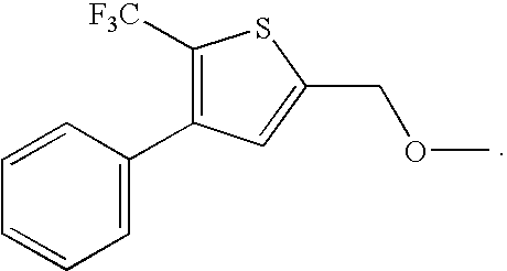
C1(COC)=CC(C2=CC=CC=C2)=C([F3C])S1
